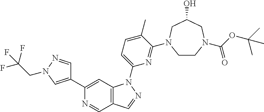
N1=CC2=C(C=C1C1=CN(CC(F)(F)F)N=C1)N(C1=CC=C(C)C(N3CCN(C(OC(C)(C)C)=O)CC(O)C3)=N1)N=C2
